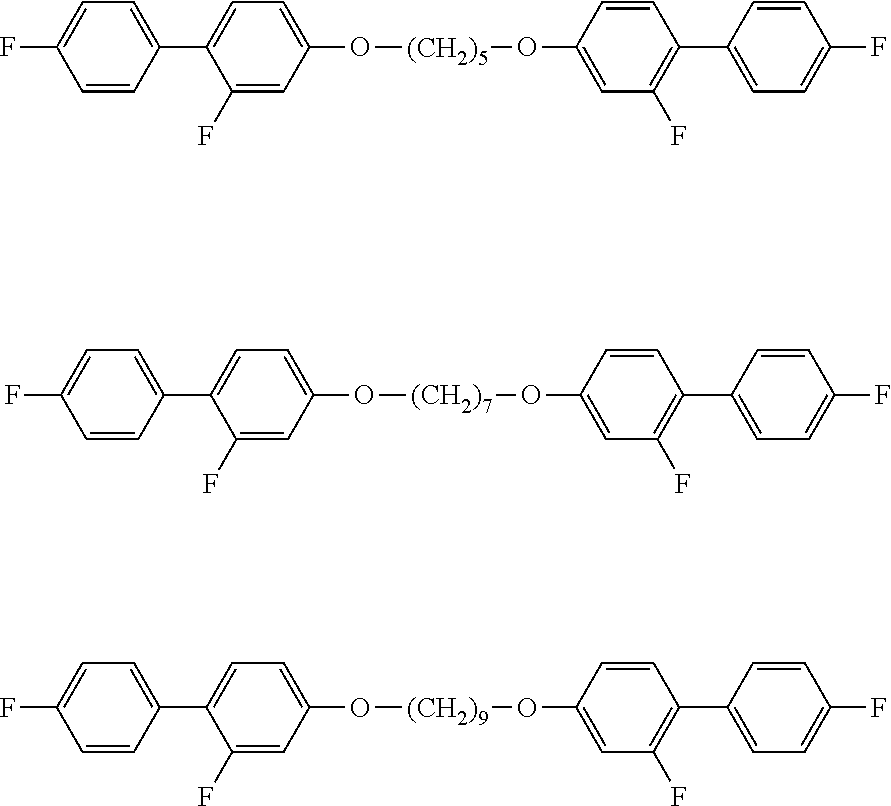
C1=CC(C2=CC=C(O[(CH2)5]OC3=CC(F)=C(C4=CC=C(F)C=C4)C=C3)C=C2F)=CC=C1F.C1=CC(C2=CC=C(O[(CH2)7]OC3=CC(F)=C(C4=CC=C(F)C=C4)C=C3)C=C2F)=CC=C1F.C1=CC(C2=CC=C(O[(CH2)9]OC3=CC(F)=C(C4=CC=C(F)C=C4)C=C3)C=C2F)=CC=C1F
